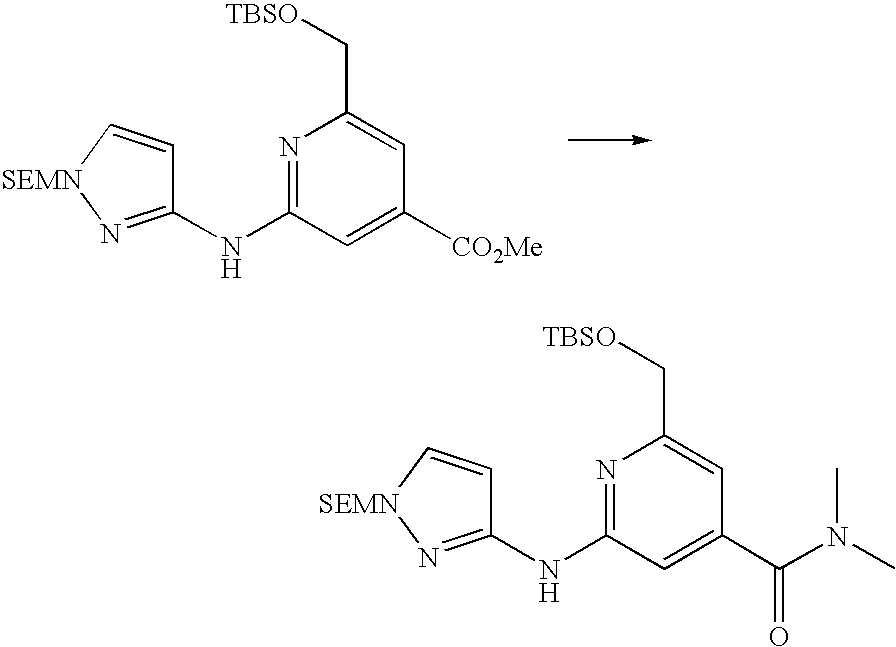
N1=C(NC2=N[SEMN]C=C2)C=C([CO2Me])C=C1C[TBSO].N1=C(NC2=N[SEMN]C=C2)C=C(C(N(C)C)=O)C=C1C[TBSO]
